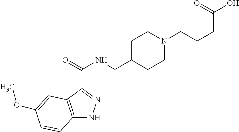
C1(C(=O)NCC2CCN(CCCC(O)=O)CC2)=NNC2=C1C=C(OC)C=C2
